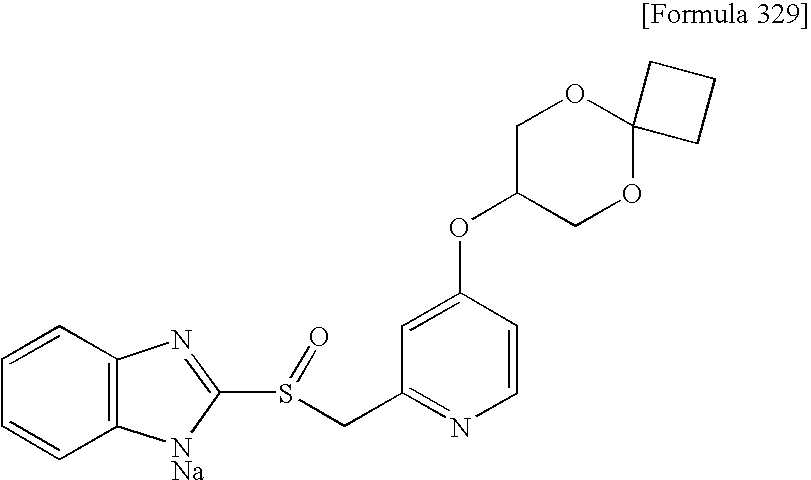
C1=CC=CC2=C1N=C(S(CC1=NC=CC(OC3COC4(OC3)CCC4)=C1)=O)[NNa]2
